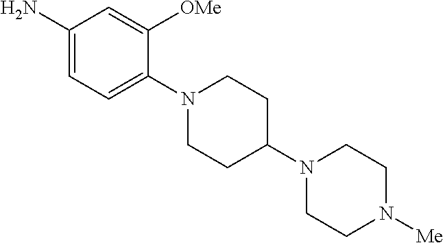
C1(N)=CC=C(N2CCC(N3CCN([Me])CC3)CC2)C([OMe])=C1
